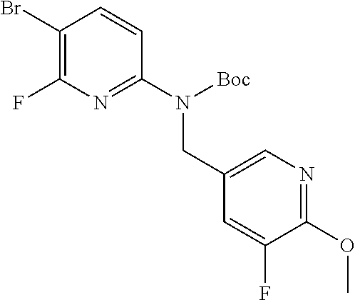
C1(Br)=C(F)N=C(N([Boc])CC2=CN=C(OC)C(F)=C2)C=C1
